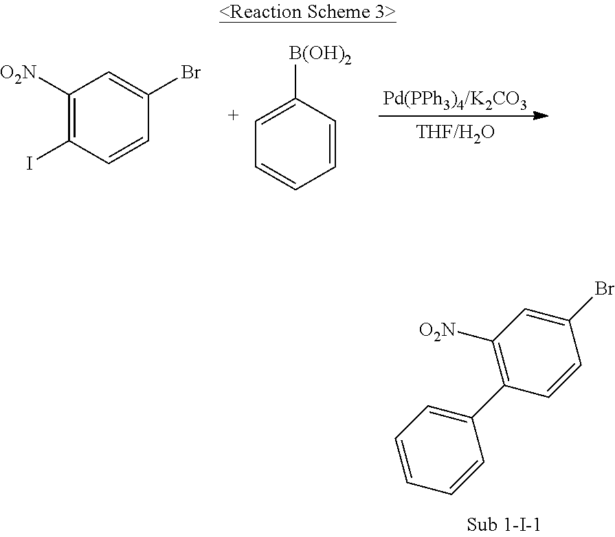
C1([O2N])=C(I)C=CC(Br)=C1.C1=CC([B(OH)2])=[C+]C=C1.C1=CC=CC(C2=C([O2N])C=C(Br)C=C2)=C1
